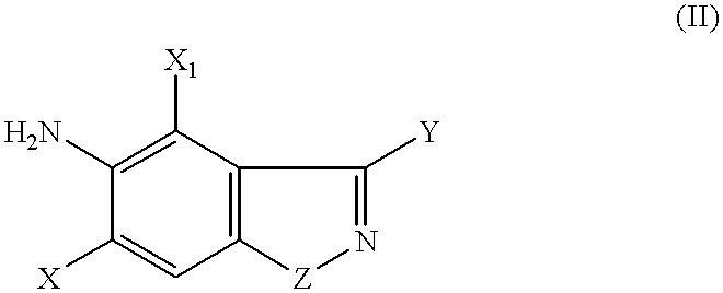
C12=C(C([X1])=C(N)C([X])=C1)C([Y])=N[Z]2
